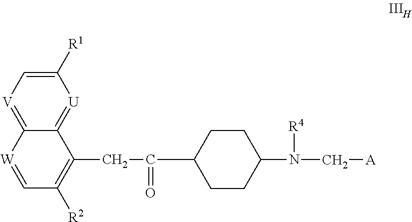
[U]1=C2C(=[V]C=C1[R1])[W]=CC([R2])=C2CC(C1CCC(N(C[A])[R4])CC1)=O
